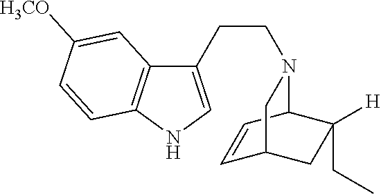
C1(CCN2C3C=CC(CC3([H])CC)C2)=CNC2=C1C=C([OCH3])C=C2
